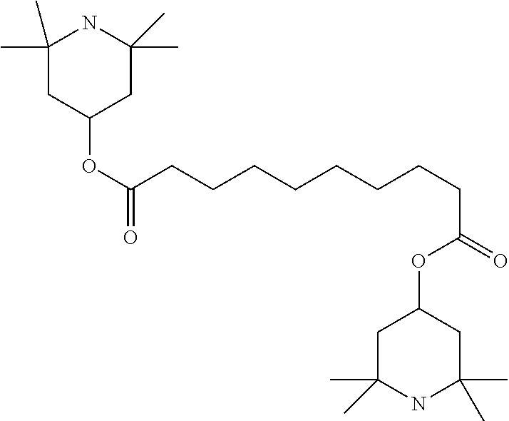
C1C(C)(C)NC(C)(C)CC1OC(CCCCCCCCC(=O)OC1CC(C)(C)NC(C)(C)C1)=O
